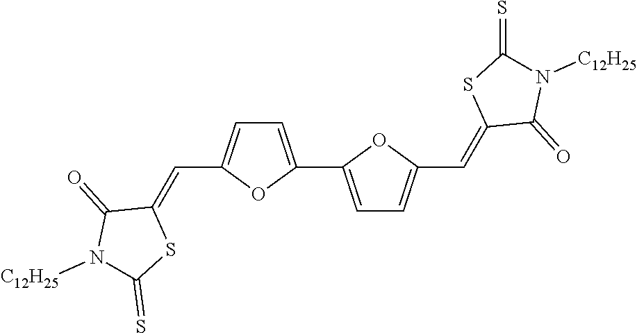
C1=C(C2=CC=C(C=C3C(=O)N([C12H25])C(=S)S3)O2)OC(C=C2C(=O)N([C12H25])C(=S)S2)=C1
